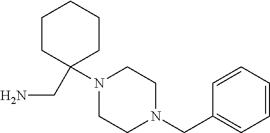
C1CC(CN)(N2CCN(CC3=CC=CC=C3)CC2)CCC1
